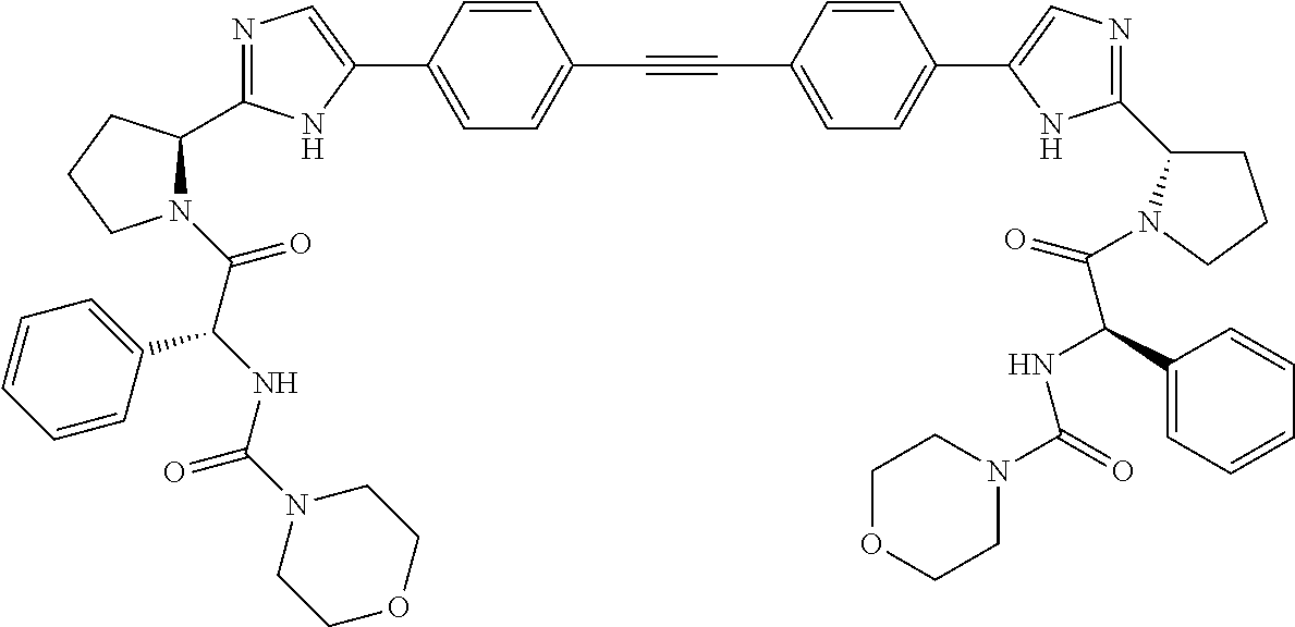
N1=C(C2N(C(C(NC(=O)N3CCOCC3)C3=CC=CC=C3)=O)CCC2)NC(C2=CC=C(C#CC3=CC=C(C4=CN=C(C5CCCN5C(=O)C(C5=CC=CC=C5)NC(N5CCOCC5)=O)N4)C=C3)C=C2)=C1
